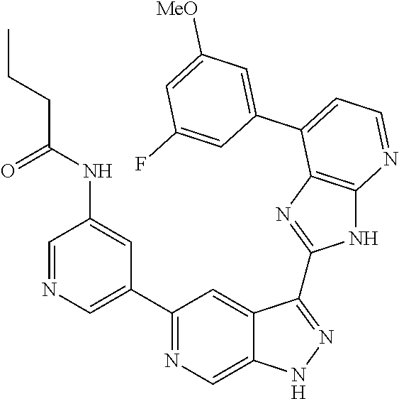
C1(C2=NC=C3C(=C2)C(C2=NC4=C(N2)N=CC=C4C2=CC([MeO])=CC(F)=C2)=NN3)=CN=CC(NC(CCC)=O)=C1
